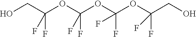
OCC(OC(OC(OC(CO)(F)F)(F)F)(F)F)(F)F
